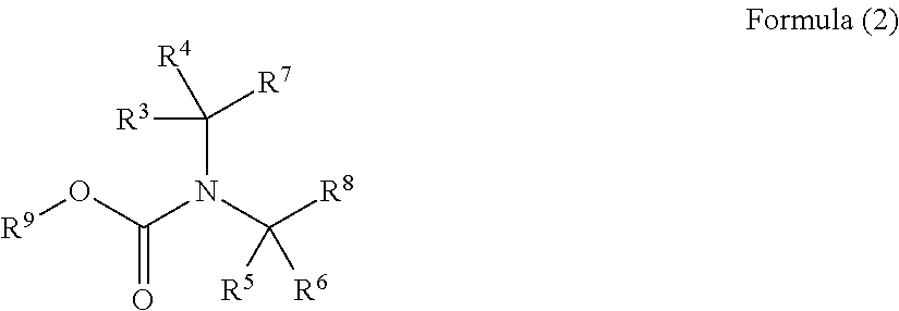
[R9]OC(N(C([R8])([R6])[R5])C([R3])([R4])[R7])=O
